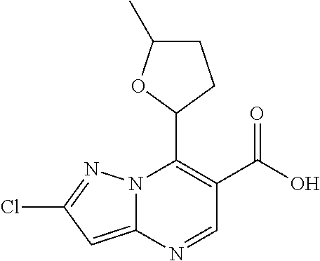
N12C(=CC(Cl)=N1)N=CC(C(O)=O)=C2C1CCC(C)O1
